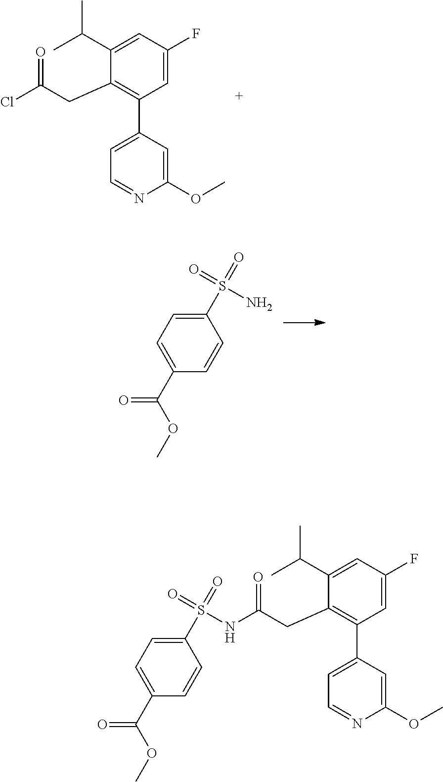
C1=C(F)C=C(C(C)C)C(CC(Cl)=O)=C1C1=CC=NC(OC)=C1.C1(S(N)(=O)=O)=CC=C(C(OC)=O)C=C1.C1=C(F)C=C(C(C)C)C(CC(=O)NS(C2=CC=C(C(OC)=O)C=C2)(=O)=O)=C1C1=CC=NC(OC)=C1
